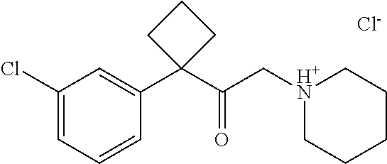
[Cl-].C1(Cl)=CC=CC(C2(C(C[H+N]3CCCCC3)=O)CCC2)=C1
